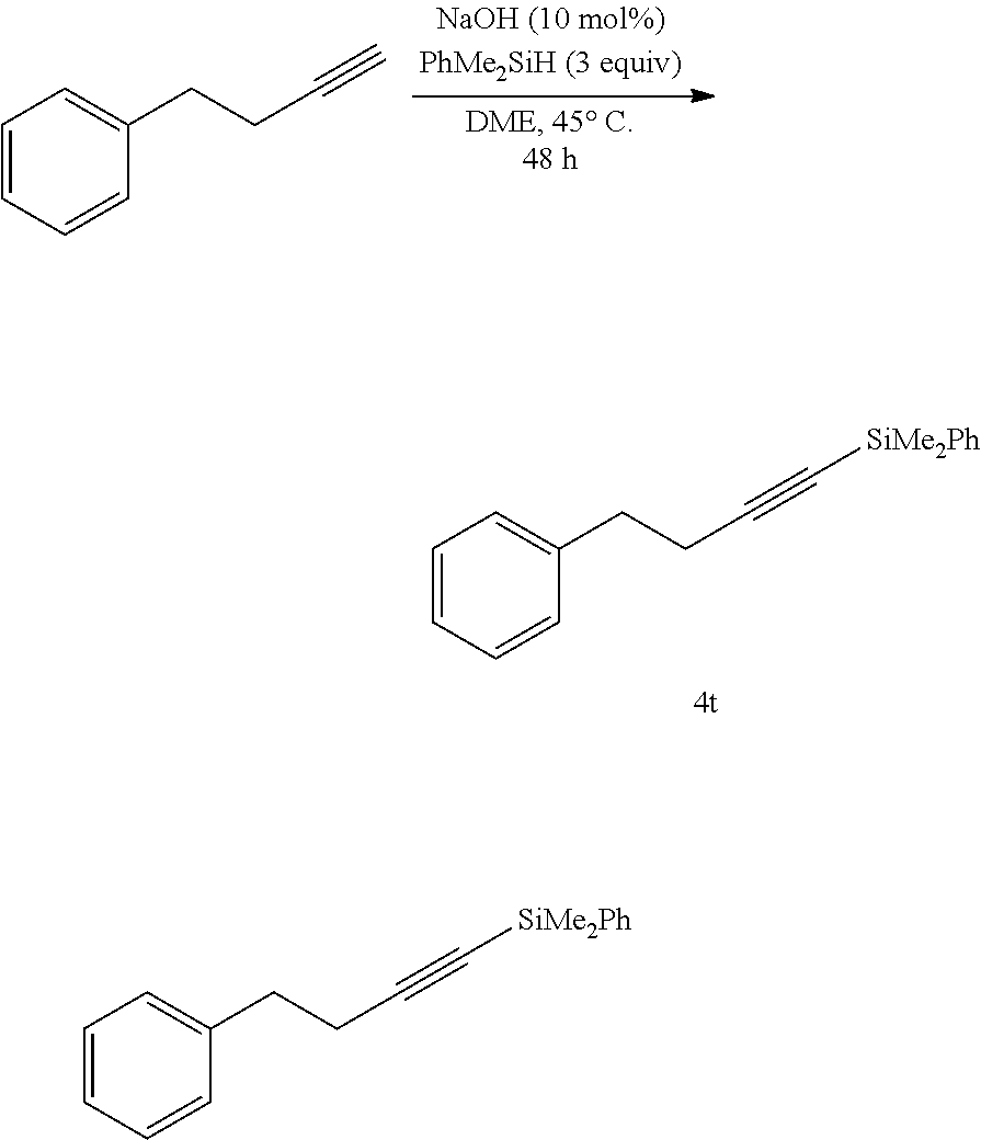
C1(CCC#C[SiMe2Ph])=CC=CC=C1.C1=CC=CC(CCC#C)=C1.C1(CCC#C[SiMe2Ph])=CC=CC=C1
